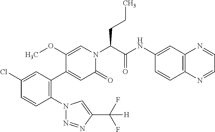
C1(Cl)=CC(C2=CC(=O)N(C(C(NC3=CC4=C(C=C3)N=CC=N4)=O)CCC)C=C2OC)=C(N2N=NC(C(F)(F)[H])=C2)C=C1
